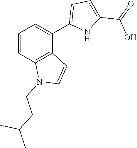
C1=CC2=C(C(C3=CC=C(C(=O)O)N3)=C1)C=CN2CCC(C)C
